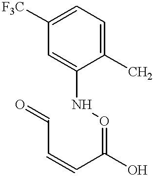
C1=C([F3C])C=C(NO=C(C=CC=O)O)C(C)=C1
